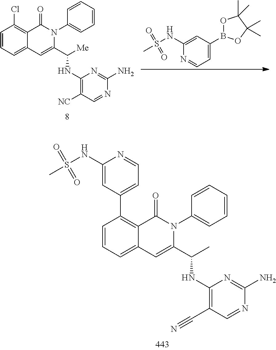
C1=CC=C2C(=C1Cl)C(=O)N(C1=CC=CC=C1)C(C([Me])NC1=C([NC])C=NC(N)=N1)=C2.C1(NS(C)(=O)=O)=CC(B2OC(C)(C)C(C)(C)O2)=CC=N1.C1=CC=C2C(=C1C1=CC=NC(NS(C)(=O)=O)=C1)C(=O)N(C1=CC=CC=C1)C(C(C)NC1=C(C#N)C=NC(N)=N1)=C2
